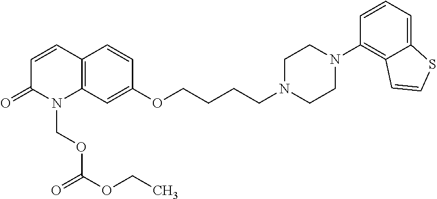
C12=C(C=C(OCCCCN3CCN(C4=C5C(=CC=C4)SC=C5)CC3)C=C1)N(COC(=O)OCC)C(=O)C=C2
